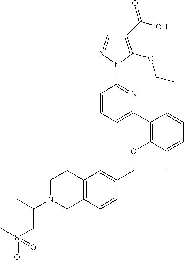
C1(C(O)=O)=C(OCC)N(C2=NC(C3=C(OCC4=CC5=C(C=C4)CN(C(C)CS(C)(=O)=O)CC5)C(C)=CC=C3)=CC=C2)N=C1
